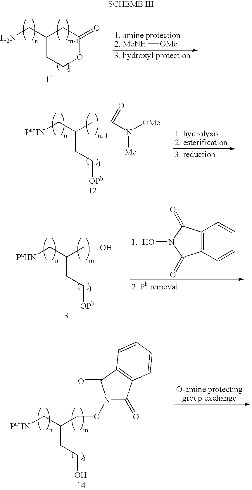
C1(CN)CCOC(=O)C1.[MeNH][OMe].C(CC[OPb])(CC(=O)N([OMe])[Me])C[PaHN].C(CC[OPb])(CO)C[PaHN].C12=C(C=CC=C1)C(=O)N(O)C2=O.C(CCO)(CON1C(=O)C2=C(C1=O)C=CC=C2)C[PaHN]
